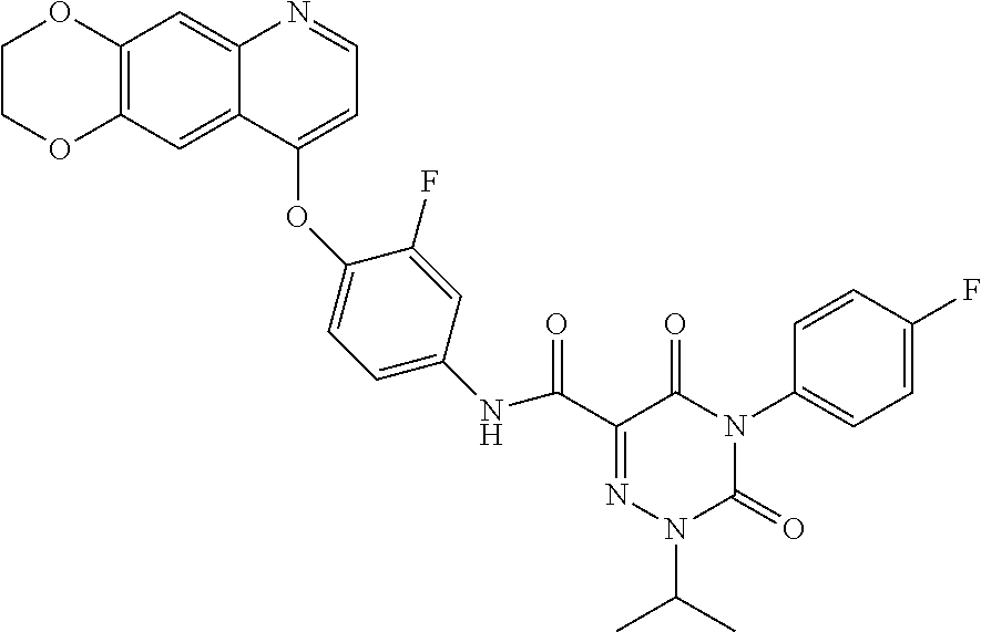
N1=C(C(NC2=CC=C(OC3=CC=NC4=CC5=C(C=C43)OCCO5)C(F)=C2)=O)C(=O)N(C2=CC=C(F)C=C2)C(=O)N1C(C)C
